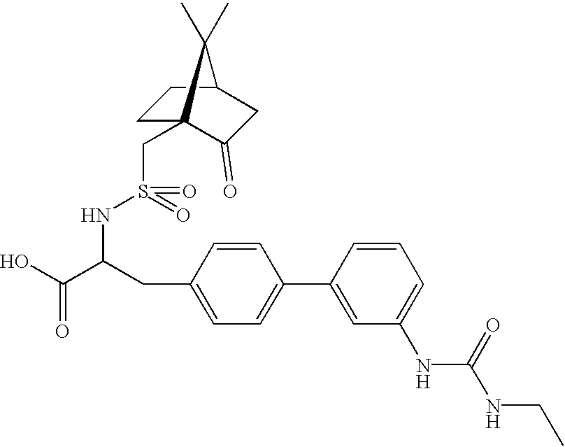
C1(CC(C(O)=O)NS(CC23CCC(CC2=O)C3(C)C)(=O)=O)=CC=C(C2=CC(NC(NCC)=O)=CC=C2)C=C1
